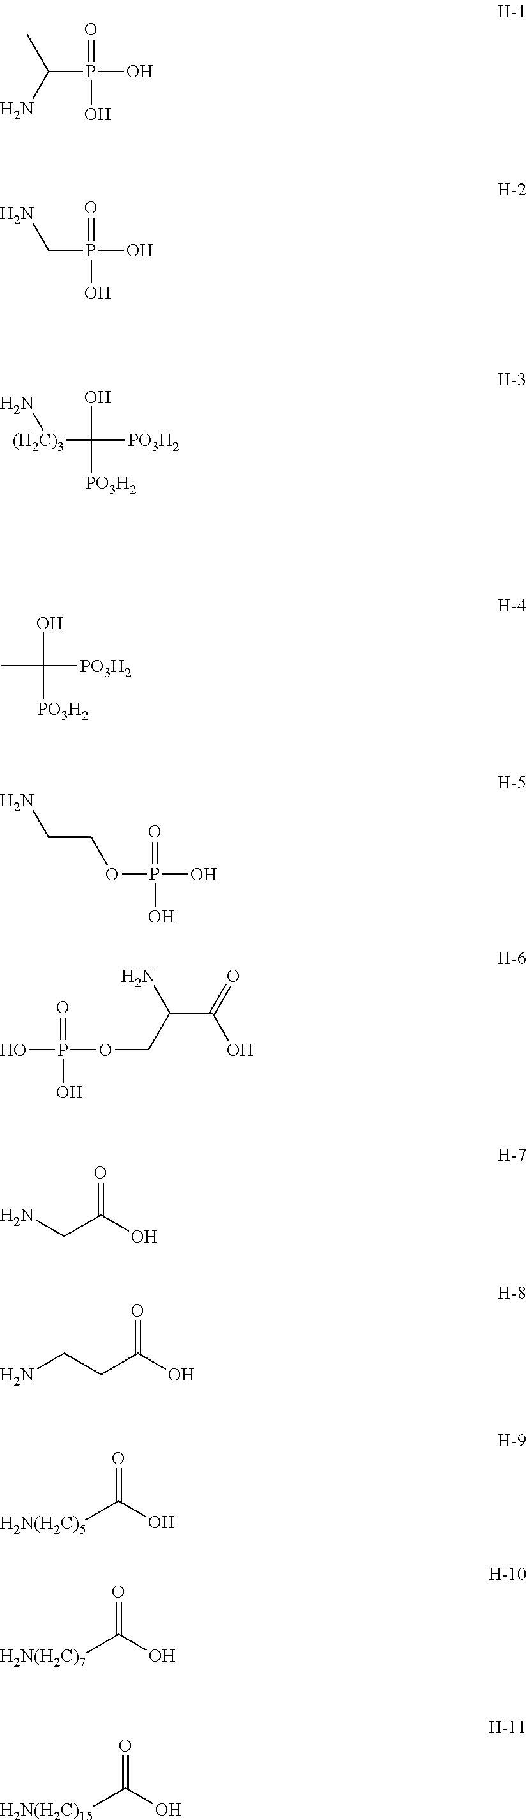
CC(N)P(O)(=O)O.NCP(O)(=O)O.N[(H2C)3]C([PO3H2])(O)[PO3H2].CC([PO3H2])(O)[PO3H2].O(P(O)(=O)O)CCN.OP(OCC(C(O)=O)N)(=O)O.NCC(O)=O.C(CC(O)=O)N.[H2N(H2C)5]C(O)=O.[H2N(H2C)7]C(O)=O.[H2N(H2C)15]C(O)=O
